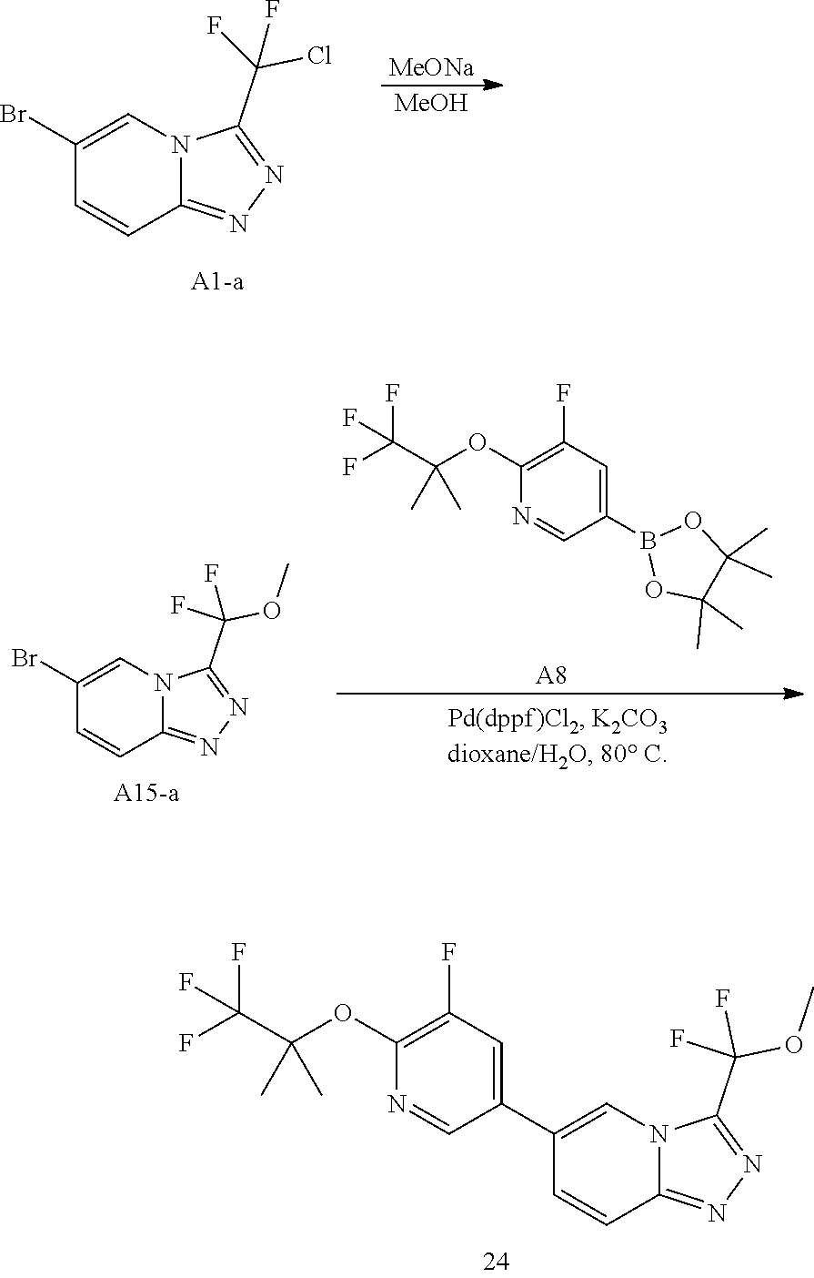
C12=NN=C(C(Cl)(F)F)N1C=C(Br)C=C2.[MeONa].[MeOH].C12=NN=C(C(OC)(F)F)N1C=C(Br)C=C2.[A8].O1B(C2=CC(F)=C(OC(C(F)(F)F)(C)C)N=C2)OC(C)(C)C1(C)C.C12=NN=C(C(OC)(F)F)N1C=C(C1=CC(F)=C(OC(C(F)(F)F)(C)C)N=C1)C=C2
